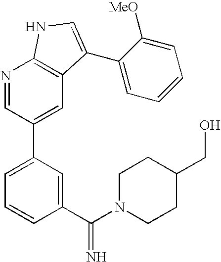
N1=CC(C2=CC=CC(C(N3CCC(CO)CC3)=N)=C2)=CC2=C1NC=C2C1=CC=CC=C1[MeO]
